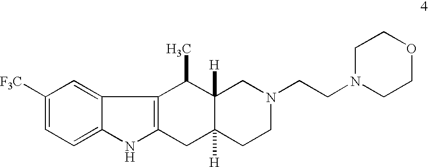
C1=C2C(=CC=C1[F3C])NC1=C2C(C)C2([H])C([H])(C1)CCN(CCN1CCOCC1)C2
